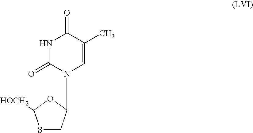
S1CC(N2C=C(C)C(=O)NC2=O)OC1[HOCH2]
